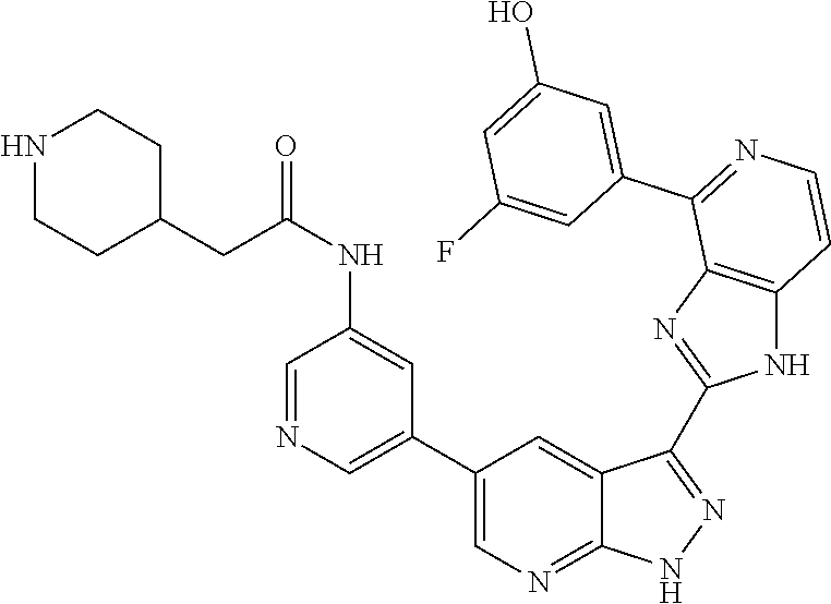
C1=NC=C(C2=CN=C3C(=C2)C(C2=NC4=C(N2)C=CN=C4C2=CC(O)=CC(F)=C2)=NN3)C=C1NC(=O)CC1CCNCC1
